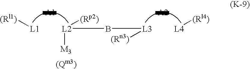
[L4][(Rl4)].[L2]([(Rp2)])(B[L3][(Rn3)])[M3].[L1][(Rl1)]
